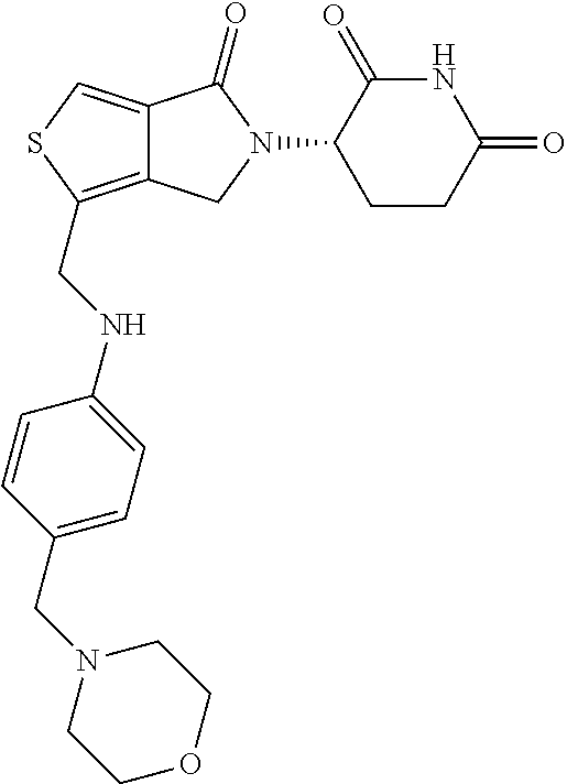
C12=CSC(CNC3=CC=C(CN4CCOCC4)C=C3)=C1CN(C1CCC(=O)NC1=O)C2=O
